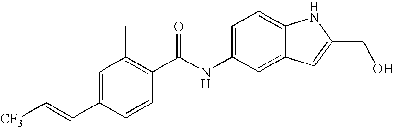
C1=C(C=C[CF3])C=CC(C(NC2=CC=C3C(=C2)C=C(CO)N3)=O)=C1C
